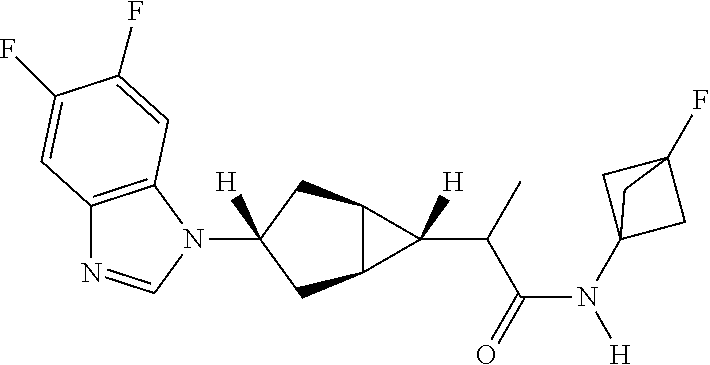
C12=C(N(C3([H])CC4C(C3)C4(C(C(N([H])C34CC(F)(C3)C4)=O)C)[H])C=N1)C=C(F)C(F)=C2
